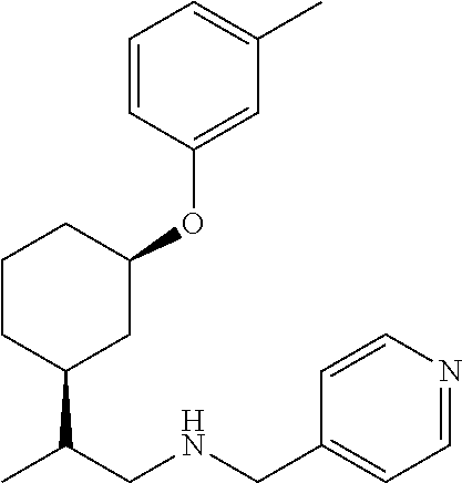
C1=CC(OC2CCCC(C(C)CNCC3=CC=NC=C3)C2)=CC(C)=C1
